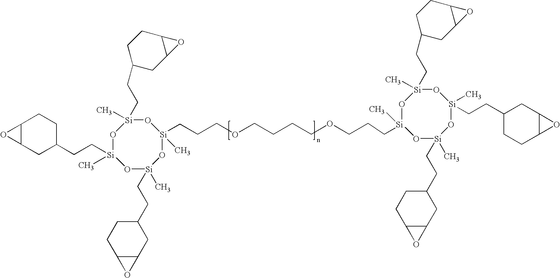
O(CCCCOCCC[Si]1(C)O[Si](C)(CCC2CC3C(CC2)O3)O[Si](CCC2CCC3C(C2)O3)(C)O[Si](C)(CCC2CCC3C(C2)O3)O1)CCC[Si]1(C)O[Si](C)(CCC2CC3C(CC2)O3)O[Si](CCC2CCC3C(C2)O3)(C)O[Si](C)(CCC2CCC3C(C2)O3)O1
